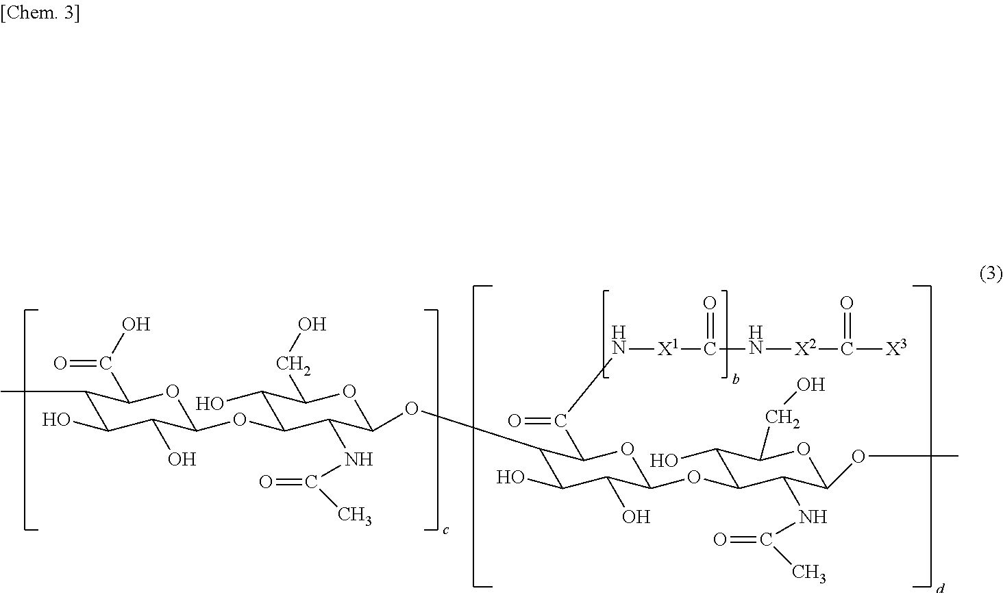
C1(C)C(O)C(O)C(OC2C(O)C(CO)OC(OC3C(O)C(O)C(OC4C(O)C(CO)OC(OC)C4NC(C)=O)OC3C(=O)N[X1]C(N[X2]C([X3])=O)=O)C2NC(C)=O)OC1C(O)=O
